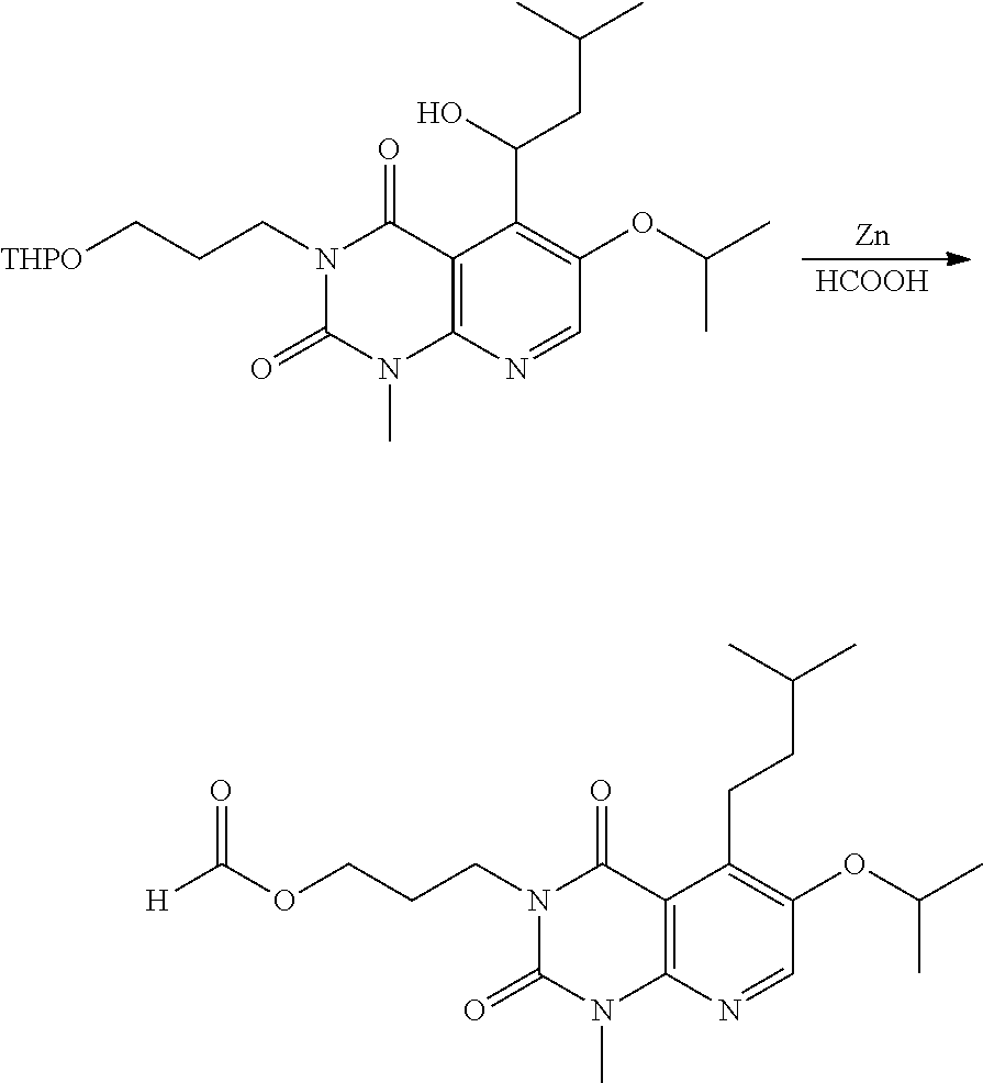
[Zn].[HCOOH].C12=C(N=CC(OC(C)C)=C1C(CC(C)C)O)N(C)C(=O)N(CCC[THPO])C2=O.C12=C(N=CC(OC(C)C)=C1CCC(C)C)N(C)C(=O)N(CCCOC([H])=O)C2=O
